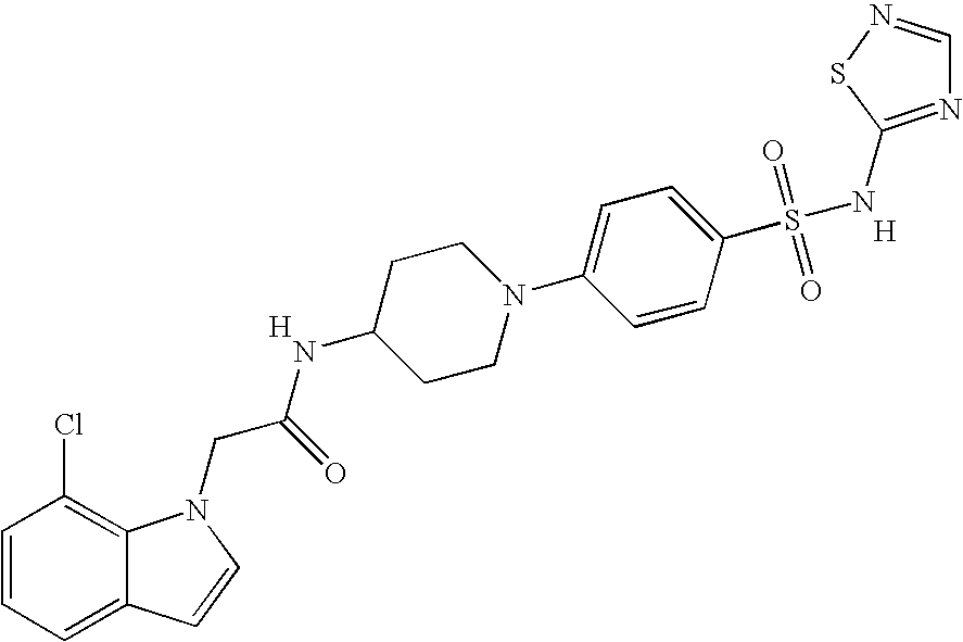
C1=CC=C2C(=C1Cl)N(CC(NC1CCN(C3=CC=C(S(=O)(=O)NC4=NC=NS4)C=C3)CC1)=O)C=C2.[H].[H]
